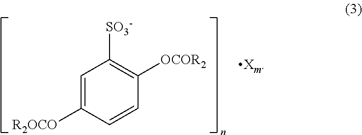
C1=CC([R2OCO])=CC([SO3-])=C1[OCOR2]
